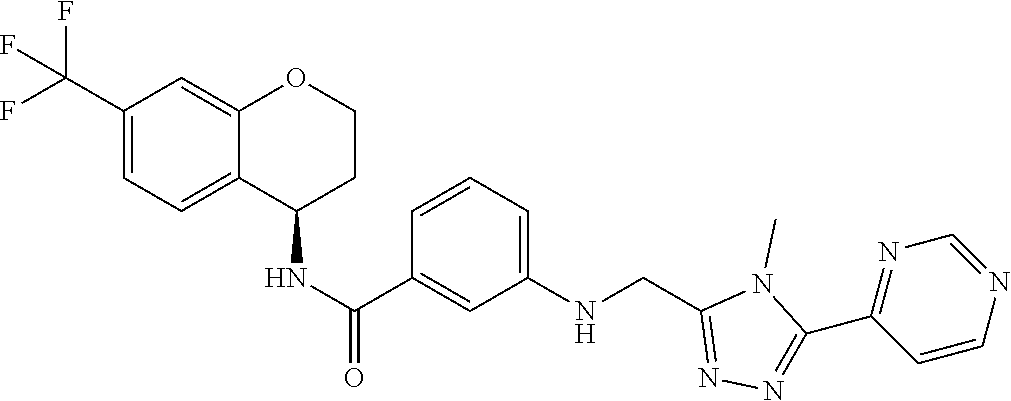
C12=CC=C(C(F)(F)F)C=C1OCCC2NC(=O)C1=CC(NCC2=NN=C(C3=NC=NC=C3)N2C)=CC=C1
